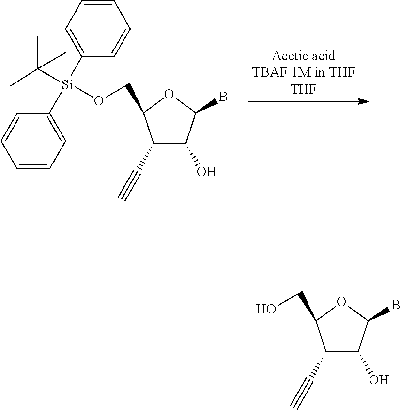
C1(C#C)C(O)C(B)OC1CO[Si](C(C)(C)C)(C1=CC=CC=C1)C1=CC=CC=C1.C1(C#C)C(O)C(B)OC1CO
